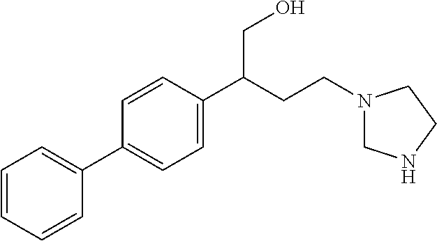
C1=CC=CC(C2=CC=C(C(CCN3CNCC3)CO)C=C2)=C1
